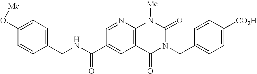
C1(O[Me])=CC=C(CNC(=O)C2=CC3=C(N=C2)N([Me])C(=O)N(CC2=CC=C([CO2H])C=C2)C3=O)C=C1
